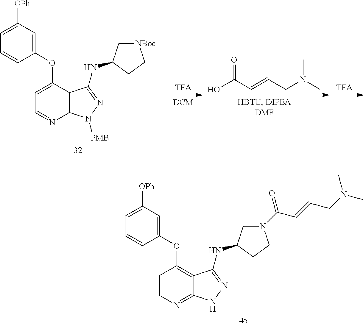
C1=C(OC2=CC([OPh])=CC=C2)C2=C(N=C1)N([PMB])N=C2NC1C[NBoc]CC1.OC(=O)C=CCN(C)C.C1=CN=C2C(=C1OC1=CC([OPh])=CC=C1)C(NC1CN(C(C=CCN(C)C)=O)CC1)=NN2
